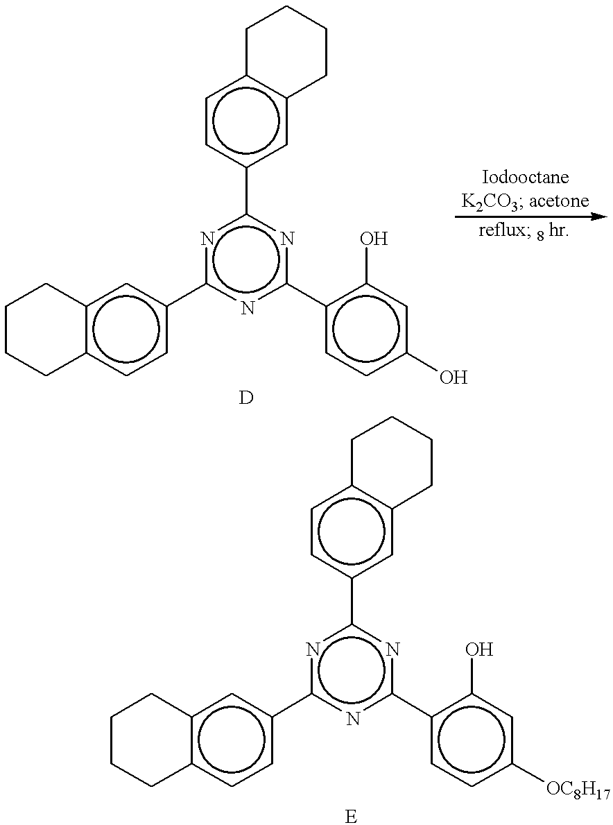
c1cc(-c2nc(-c3cc4c(cc3)CCCC4)nc(-c3ccc(O)cc3O)n2)cc2c1CCCC2.c1cc(-c2nc(-c3cc4c(cc3)CCCC4)nc(-c3ccc([OC8H17])cc3O)n2)cc2c1CCCC2
